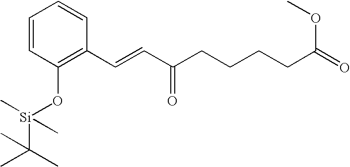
C1=CC=CC(C=CC(CCCCC(=O)OC)=O)=C1O[Si](C)(C)C(C)(C)C
